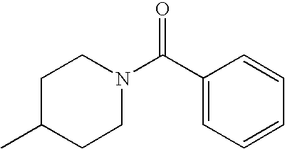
C1C(C)CCN(C(C2=CC=CC=C2)=O)C1
